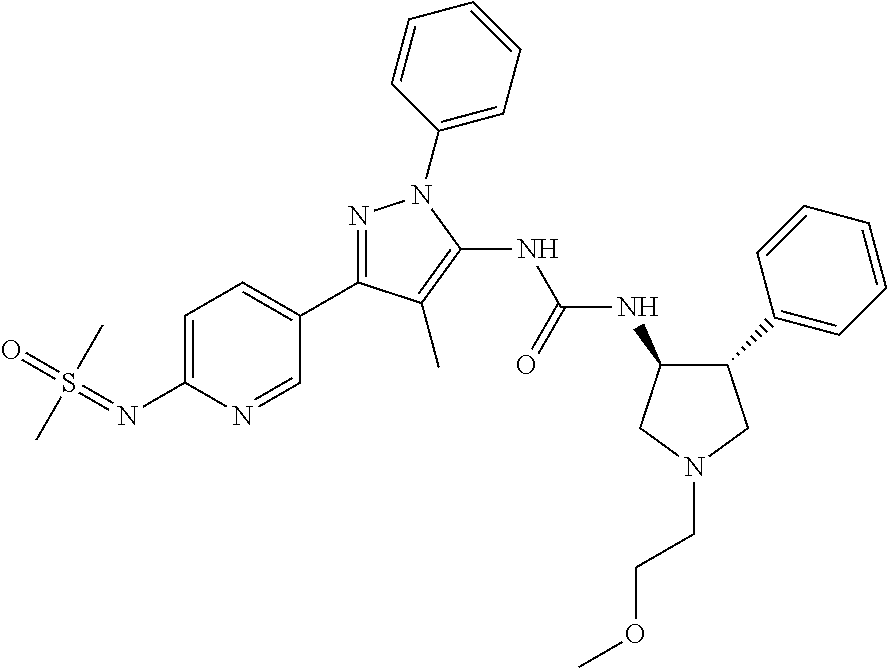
N1=C(C2=CC=C(N=S(=O)(C)C)N=C2)C(C)=C(NC(NC2C(C3=CC=CC=C3)CN(CCOC)C2)=O)N1C1=CC=CC=C1
